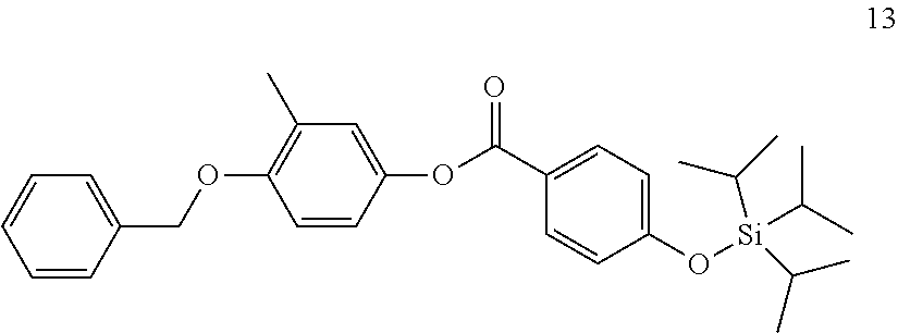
C1=CC(OC(C2=CC=C(O[Si](C(C)C)(C(C)C)C(C)C)C=C2)=O)=CC(C)=C1OCC1=CC=CC=C1
